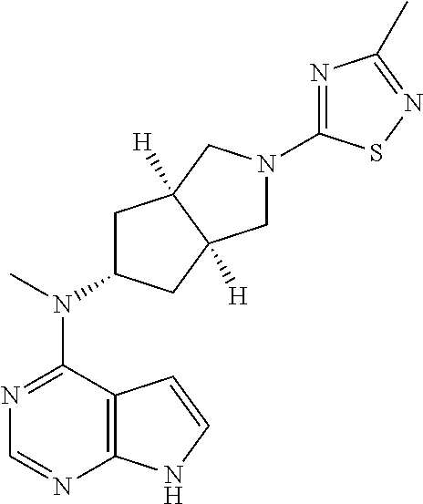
C12=C(N=CN=C1N(C)C1CC3([H])C([H])(C1)CN(C1=NC(C)=NS1)C3)NC=C2
